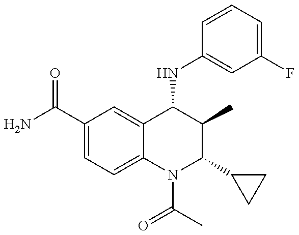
C1(C(=O)N)=CC=C2C(=C1)C(NC1=CC(F)=CC=C1)C(C)C(C1CC1)N2C(C)=O
